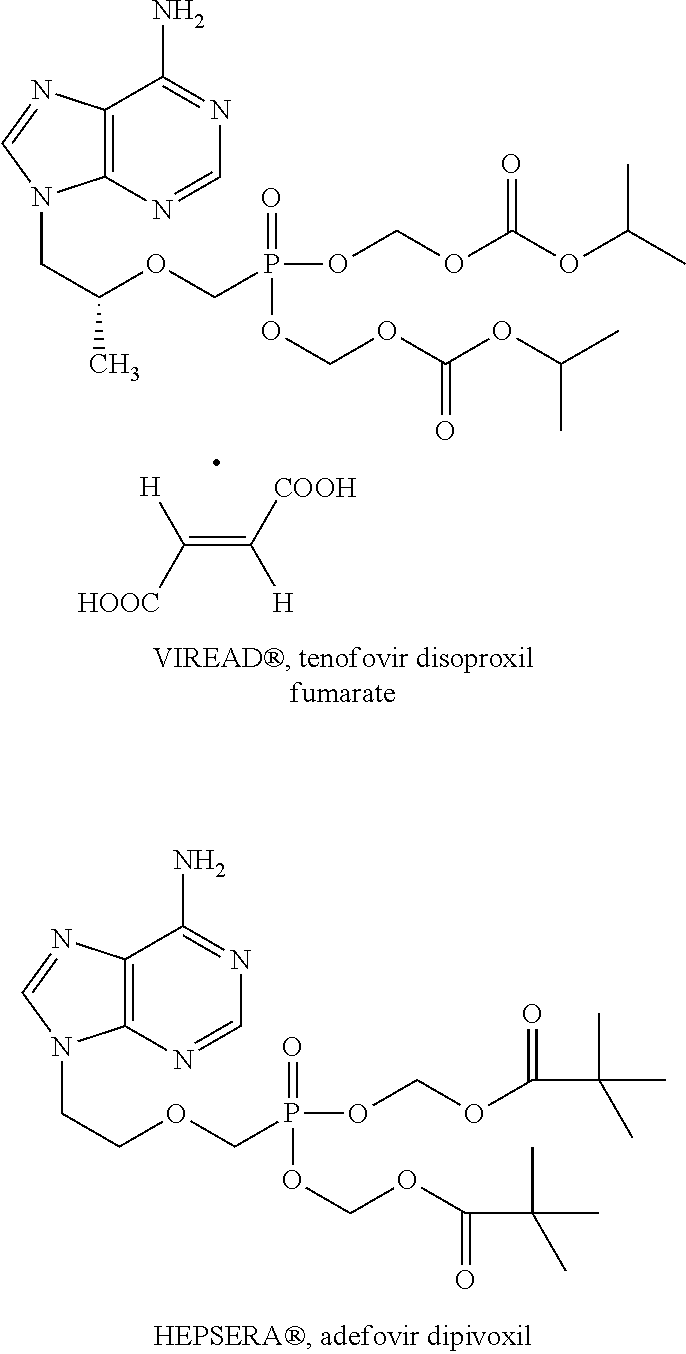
C12=C(N=CN=C1N)N(CC(OCP(OCOC(OC(C)C)=O)(=O)OCOC(OC(C)C)=O)C)C=N2.C(=C([COOH])[H])([HOOC])[H].C12=C(N=CN=C1N)N(CCOCP(OCOC(C(C)(C)C)=O)(=O)OCOC(C(C)(C)C)=O)C=N2
